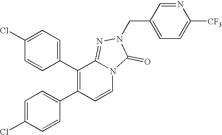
C1(C2=CC=C(Cl)C=C2)=C(C2=CC=C(Cl)C=C2)C=CN2C1=NN(CC1=CC=C([CF3])N=C1)C2=O
